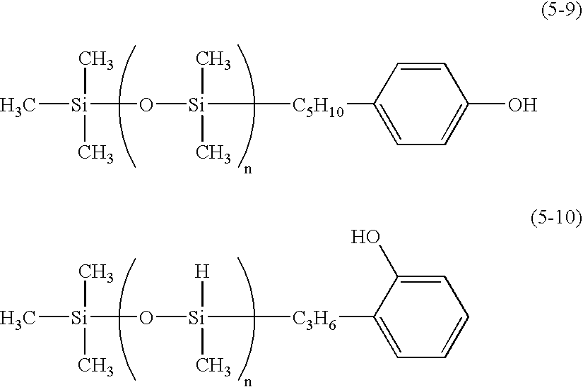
C[Si](O[Si]([C5H10]C1=CC=C(O)C=C1)(C)C)(C)C.C[Si](O[Si]([C3H6]C1=CC=CC=C1O)([H])C)(C)C
